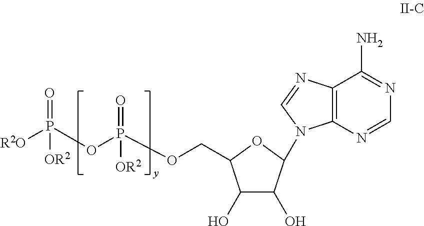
[R2O]P(OP(OCC1C(O)C(O)C(N2C3=C(N=C2)C(N)=NC=N3)O1)(=O)[OR2])(=O)[OR2]
